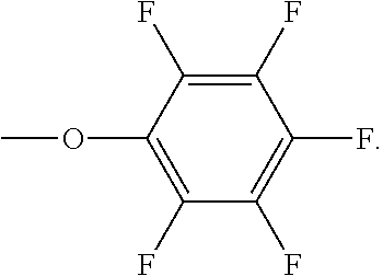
C1(OC)=C(F)C(F)=C(F)C(F)=C1F
